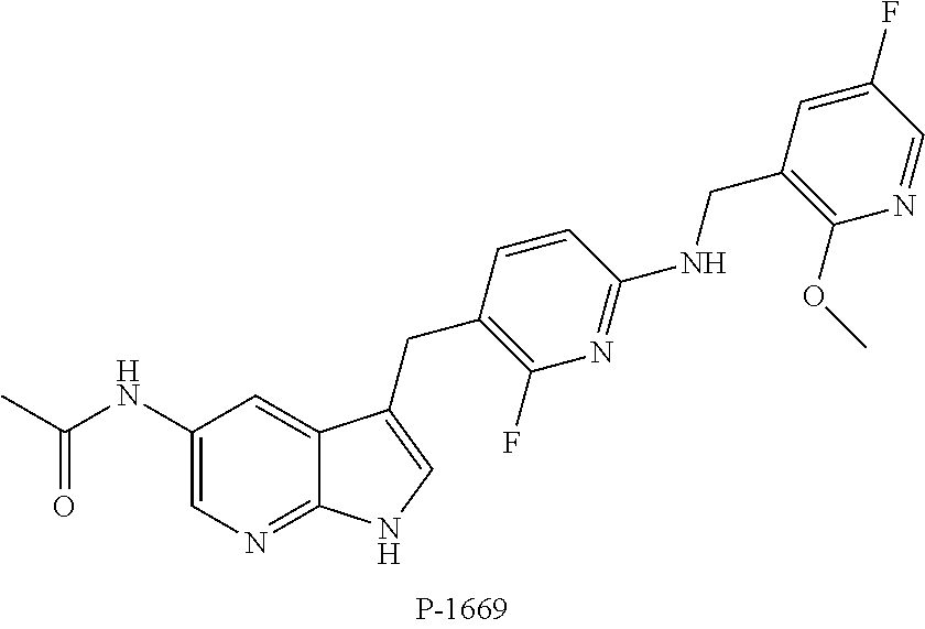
C1(NC(C)=O)=CN=C2C(=C1)C(CC1=C(F)N=C(NCC3=C(OC)N=CC(F)=C3)C=C1)=CN2
